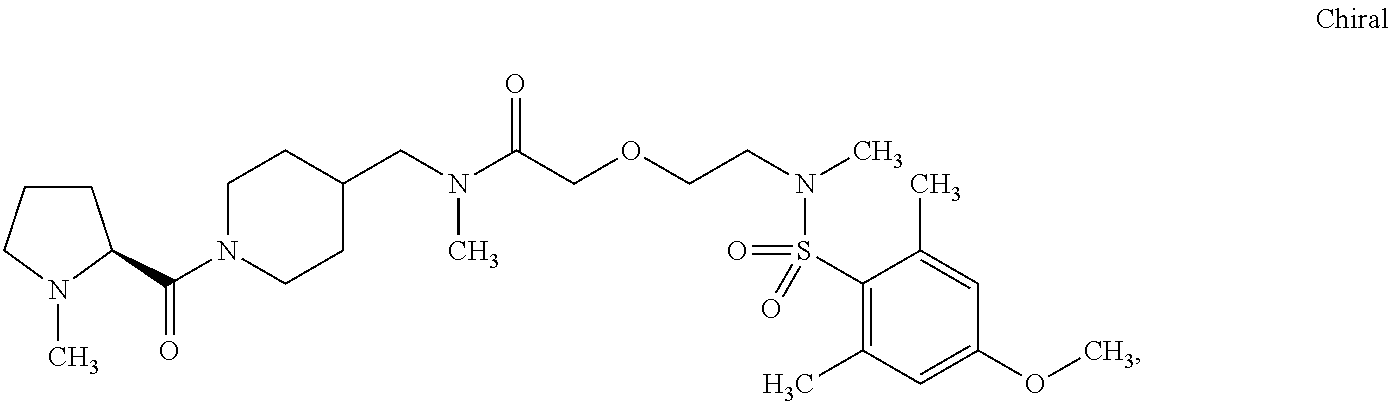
N(C(COCCN(C)S(=O)(C1=C(C)C=C(OC)C=C1C)=O)=O)(C)CC1CCN(C(=O)C2CCCN2C)CC1
